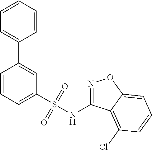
C1=CC=C(S(NC2=NOC3=CC=CC(Cl)=C23)(=O)=O)C=C1C1=CC=CC=C1
